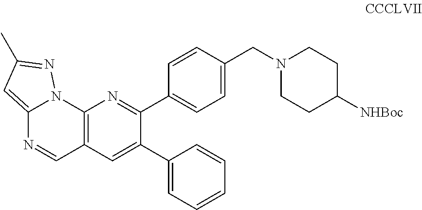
C12=C(C=C(C3=CC=CC=C3)C(C3=CC=C(CN4CCC([NHBoc])CC4)C=C3)=N1)C=NC1=CC(C)=NN21
